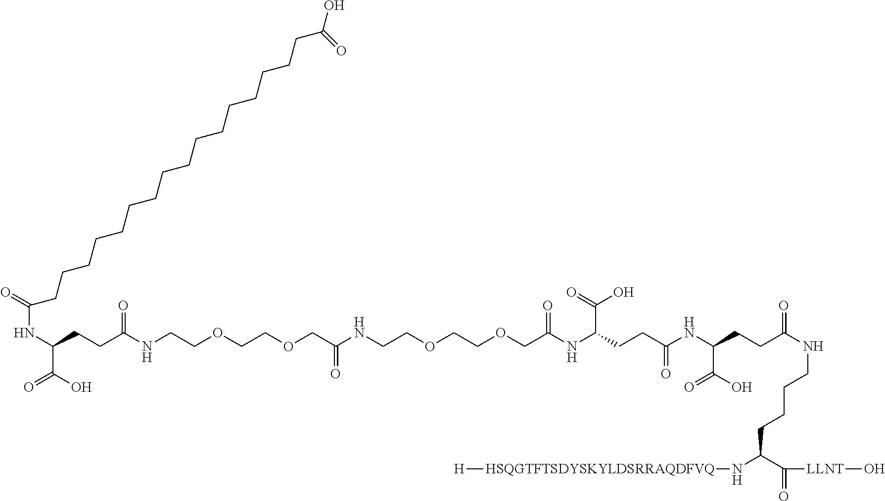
N(C(C(=O)[LLNT]O)CCCCNC(=O)CCC(NC(CCC(NC(COCCOCCNC(COCCOCCNC(=O)CCC(NC(CCCCCCCCCCCCCCCCC(O)=O)=O)C(O)=O)=O)=O)C(=O)O)=O)C(O)=O)[HSQGTFTSDYSKYLDSRRAQDFVQ][H]
